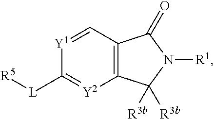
[Y1]1=CC2=C([Y2]=C1[L][R5])C([R3b])([R3b])N([R1])C2=O
